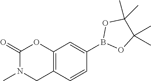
B1(C2=CC3=C(C=C2)CN(C)C(=O)O3)OC(C)(C)C(C)(C)O1
